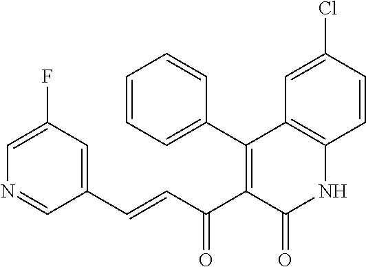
C1=CC=C(C2=C(C(C=CC3=CC(F)=CN=C3)=O)C(=O)NC3=C2C=C(Cl)C=C3)C=C1
